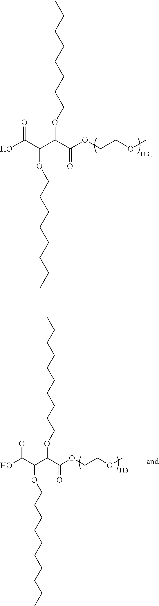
OC(C(C(C(OCCOC)=O)OCCCCCCCC)OCCCCCCCC)=O.OC(C(C(C(OCCOC)=O)OCCCCCCCCCC)OCCCCCCCCCC)=O
